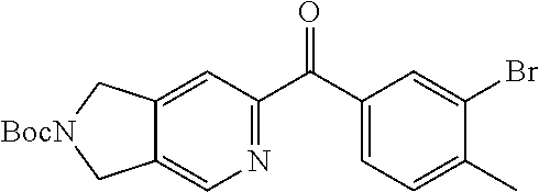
C12=CC(C(C3=CC=C(C)C(Br)=C3)=O)=NC=C1C[BocN]C2
